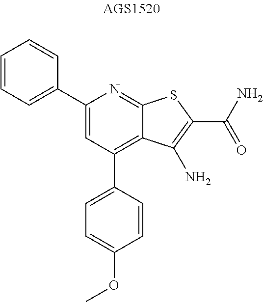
C1=C(C2=CC=CC=C2)N=C2C(=C1C1=CC=C(OC)C=C1)C(N)=C(C(N)=O)S2
